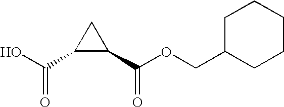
C(=O)(O)C1C(C(OCC2CCCCC2)=O)C1
